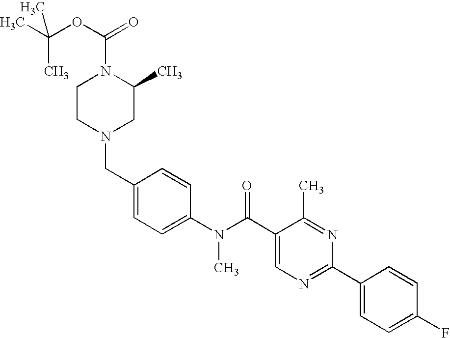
CC(OC(=O)N1CCN(CC2=CC=C(N(C(C3=CN=C(C4=CC=C(F)C=C4)N=C3C)=O)C)C=C2)CC1C)(C)C
